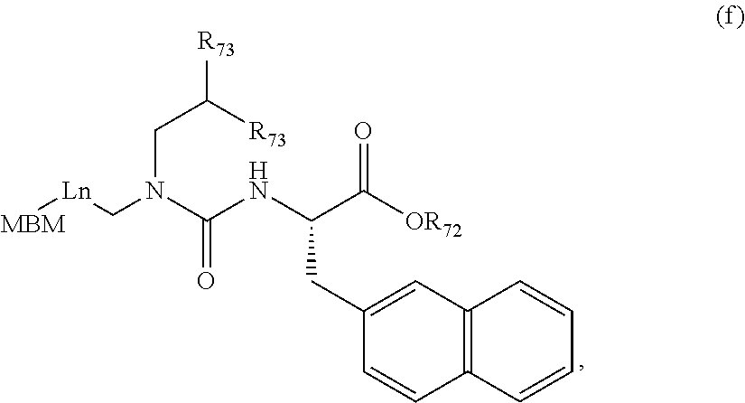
[Ln](CN(C(NC(C([OR72])=O)CC1=CC2=C(C=C1)C=CC=C2)=O)CC([R73])[R73])[MBM]
